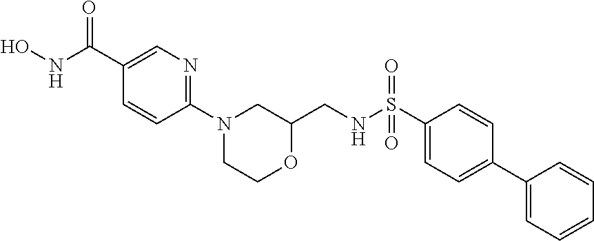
ONC(C1=CN=C(N2CCOC(CNS(C3=CC=C(C4=CC=CC=C4)C=C3)(=O)=O)C2)C=C1)=O
